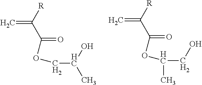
O(C(=O)C([R])=C)CC(C)O.O(C(=O)C([R])=C)C(CO)C
